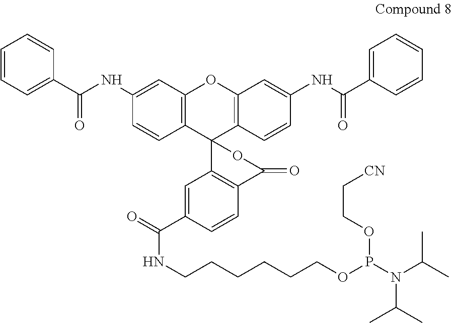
C1(NC(C2=CC=CC=C2)=O)=CC2=C(C=C1)C1(C3=C(O2)C=C(NC(C2=CC=CC=C2)=O)C=C3)C2=C(C(=O)O1)C=CC(C(=O)NCCCCCCOP(N(C(C)C)C(C)C)OCC[CN])=C2
